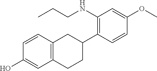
C12=C(C=CC(O)=C1)CC(C1=C(NCCC)C=C(OC)C=C1)CC2
